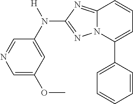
C1=C(C2=CC=CC3=NC(N(C4=CC(OC)=CN=C4)[H])=NN23)C=CC=C1
